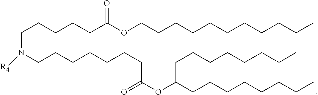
N([R4])(CCCCCC(OCCCCCCCCCCC)=O)CCCCCCCC(OC(CCCCCCCC)CCCCCCCC)=O
